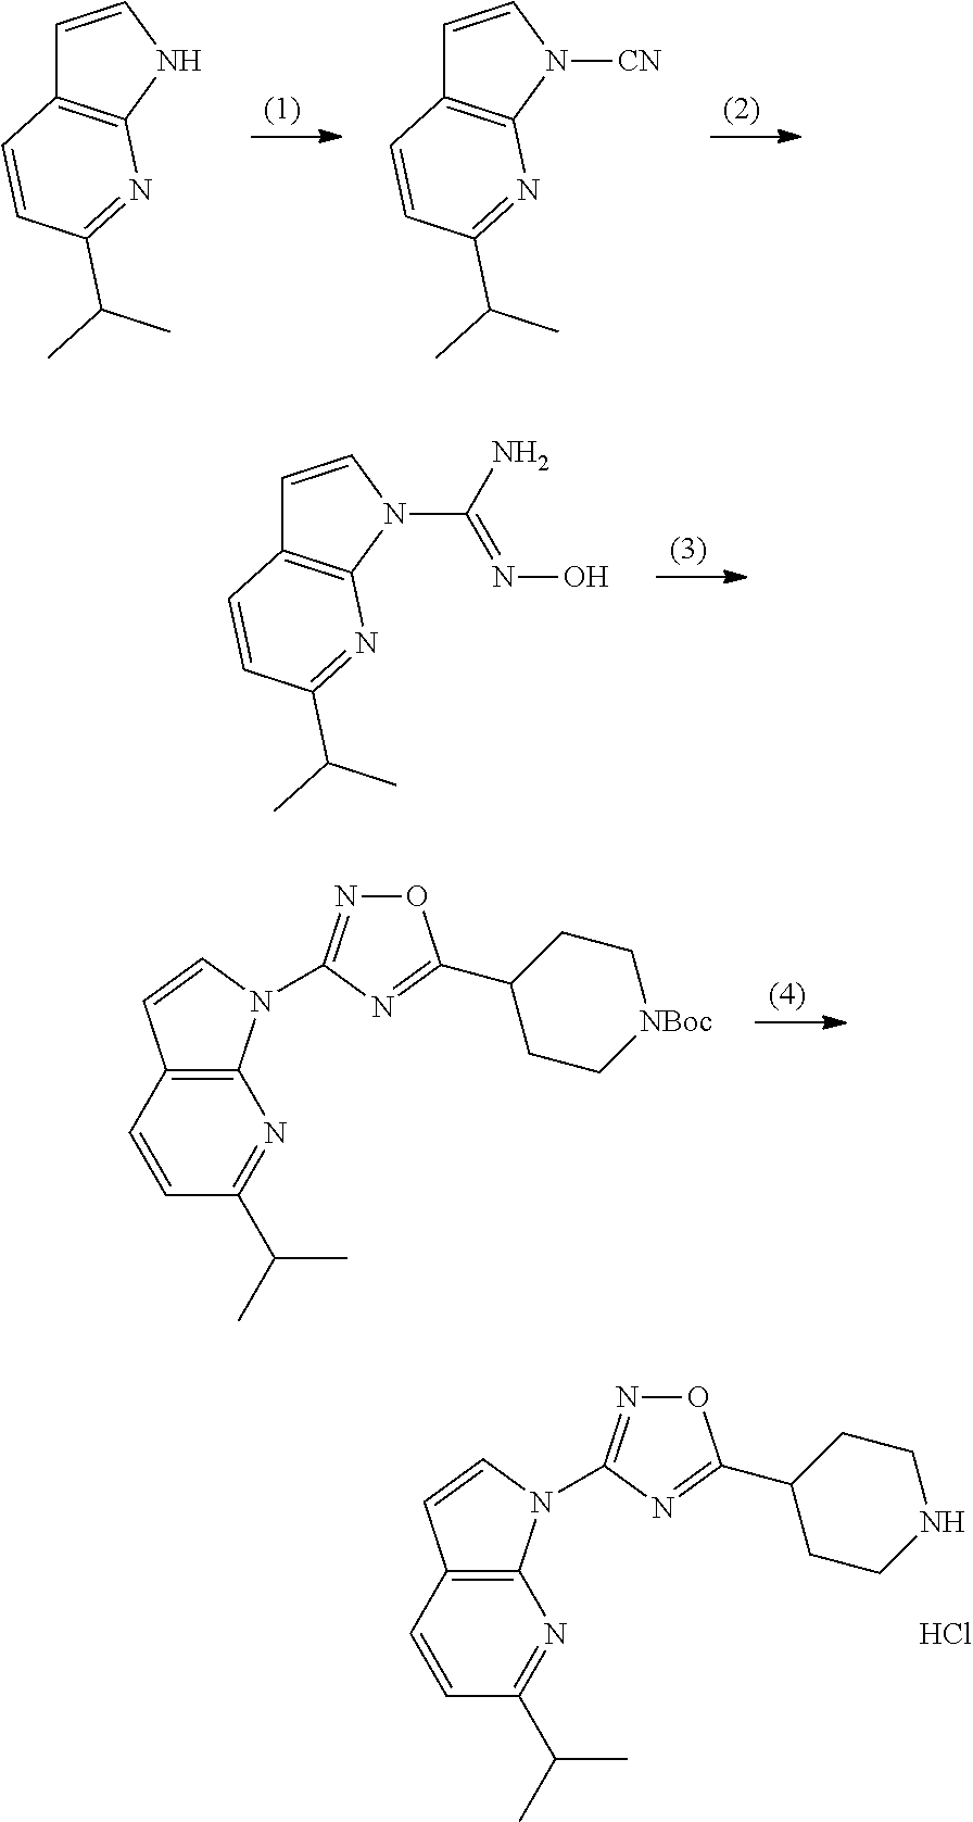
C1=CN(C(N)=NO)C2=C1C=CC(C(C)C)=N2.O1N=C(N2C3=C(C=C2)C=CC(C(C)C)=N3)N=C1C1CC[NBoc]CC1.O1N=C(N2C3=C(C=C2)C=CC(C(C)C)=N3)N=C1C1CCNCC1.Cl.C1=CNC2=C1C=CC(C(C)C)=N2.C1=CN([CN])C2=C1C=CC(C(C)C)=N2
